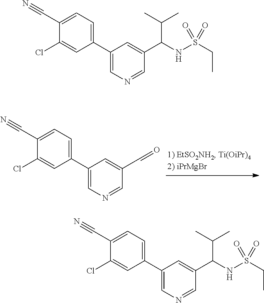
C1(C2=CN=CC(C=O)=C2)=CC=C(C#N)C(Cl)=C1.C1(C2=CN=CC(C(NS(CC)(=O)=O)C(C)C)=C2)=CC=C(C#N)C(Cl)=C1.C1(C2=CN=CC(C(NS(CC)(=O)=O)C(C)C)=C2)=CC=C(C#N)C(Cl)=C1
